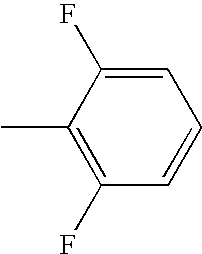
C1(C)=C(F)C=CC=C1F
